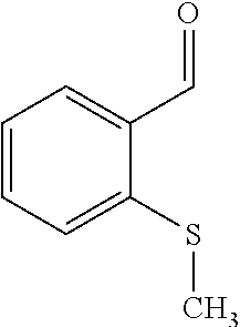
C1=CC=C(SC)C(C=O)=C1
